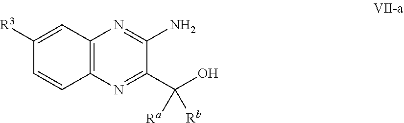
C1([R3])=CC2=C(C=C1)N=C(C(O)([Ra])[Rb])C(N)=N2
